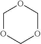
C1OCOCO1
